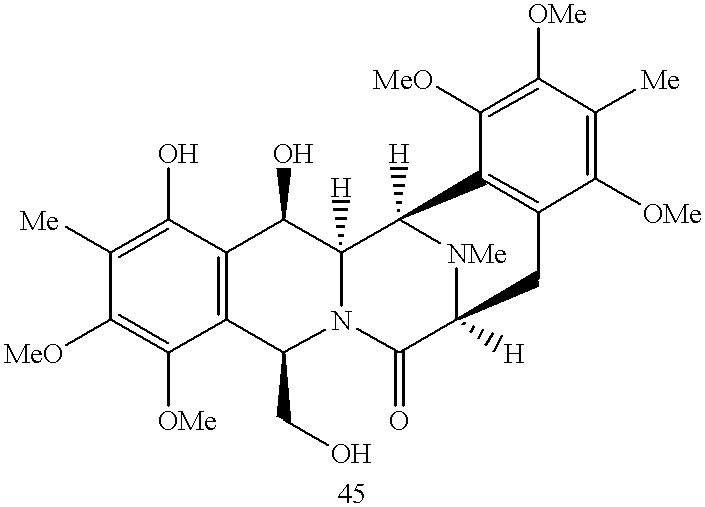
C12=C(C(O)=C([Me])C([MeO])=C1[OMe])C(O)C1([H])N(C2CO)C(=O)C2([H])[NMe]C1([H])C1=C(C([OMe])=C([Me])C([OMe])=C1[MeO])C2
